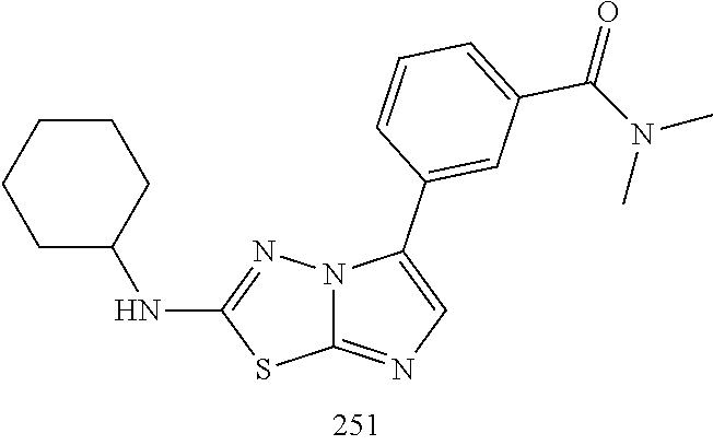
C1(NC2CCCCC2)=NN2C(=NC=C2C2=CC(C(=O)N(C)C)=CC=C2)S1
